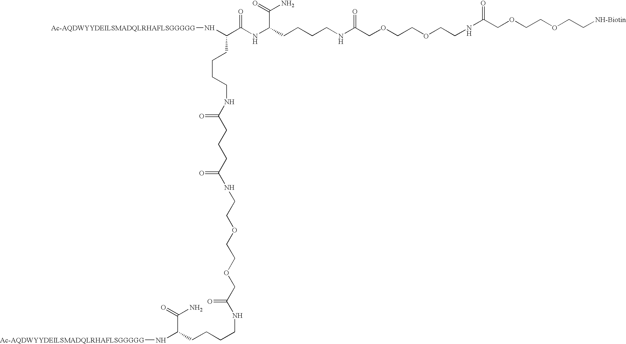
N([Ac-AQDWYYDEILSMADQLRHAFLSGGGGG])C(C(NC(CCCCNC(COCCOCCNC(COCCOCC[NH-Biotin])=O)=O)C(=O)N)=O)CCCCNC(CCCC(NCCOCCOCC(NCCCCC(N[Ac-AQDWYYDEILSMADQLRHAFLSGGGGG])C(=O)N)=O)=O)=O
